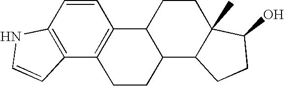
C1=CC2=C(C3=C1C1C(CC3)C3C(C)(CC1)C(O)CC3)C=CN2
